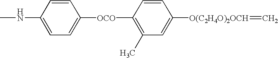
CNC1=CC=C([OCO]C2=C(C)C=C([O(C2H4O)2OCH]=C)C=C2)C=C1
